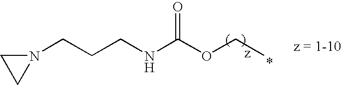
N1(CCCNC(OCC)=O)CC1
